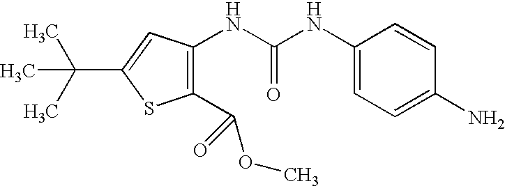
C1(C(OC)=O)=C(NC(NC2=CC=C(N)C=C2)=O)C=C(C(C)(C)C)S1
